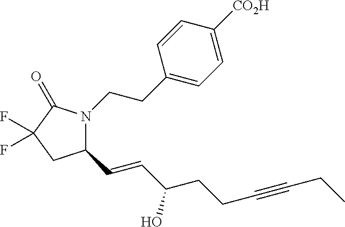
C1(C=CC(CCC#CCC)O)N(CCC2=CC=C([CO2H])C=C2)C(=O)C(F)(F)C1
